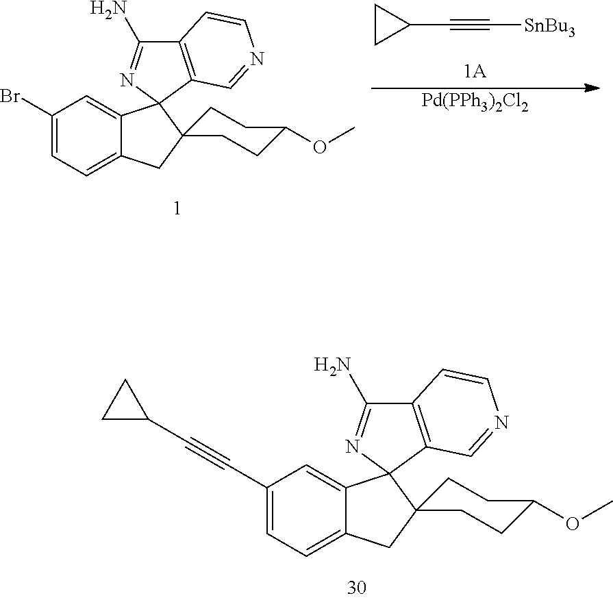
C12=CC=C(C#CC3CC3)C=C1C1(N=C(N)C3=C1C=NC=C3)C1(C2)CCC(OC)CC1.C1(C#C[SnBu3])CC1.[Pd(PPh3)2Cl2].C12=CC=C(Br)C=C1C1(N=C(N)C3=C1C=NC=C3)C1(C2)CCC(OC)CC1
